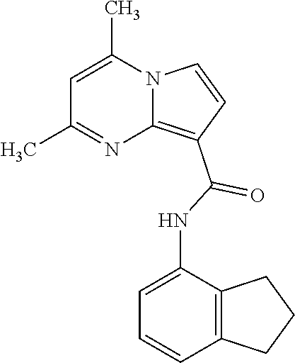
C1=C(C)N2C(=C(C(=O)NC3=CC=CC4=C3CCC4)C=C2)N=C1C
